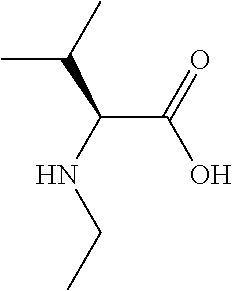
C(C(NCC)C(C)C)(O)=O
